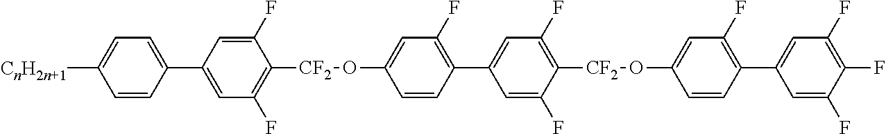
C1(C2=CC(F)=C([CF2]OC3=CC(F)=C(C4=CC(F)=C([CF2]OC5=CC(F)=C(C6=CC(F)=C(F)C(F)=C6)C=C5)C(F)=C4)C=C3)C(F)=C2)=CC=C([CnH2n+1])C=C1
